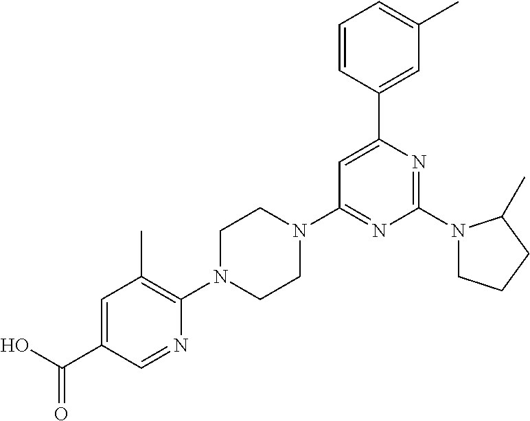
OC(C1=CC(C)=C(N2CCN(C3=NC(N4CCCC4C)=NC(C4=CC(C)=CC=C4)=C3)CC2)N=C1)=O
